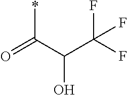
C(C(=O)*)(C(F)(F)F)O
